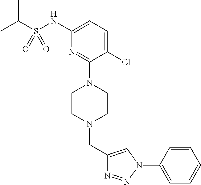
C1(Cl)=CC=C(NS(C(C)C)(=O)=O)N=C1N1CCN(CC2=CN(C3=CC=CC=C3)N=N2)CC1
